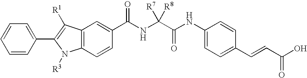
C1(C2=C([R1])C3=C(N2[R3])C=CC(C(=O)NC(C(NC2=CC=C(C=CC(O)=O)C=C2)=O)([R7])[R8])=C3)=CC=CC=C1
